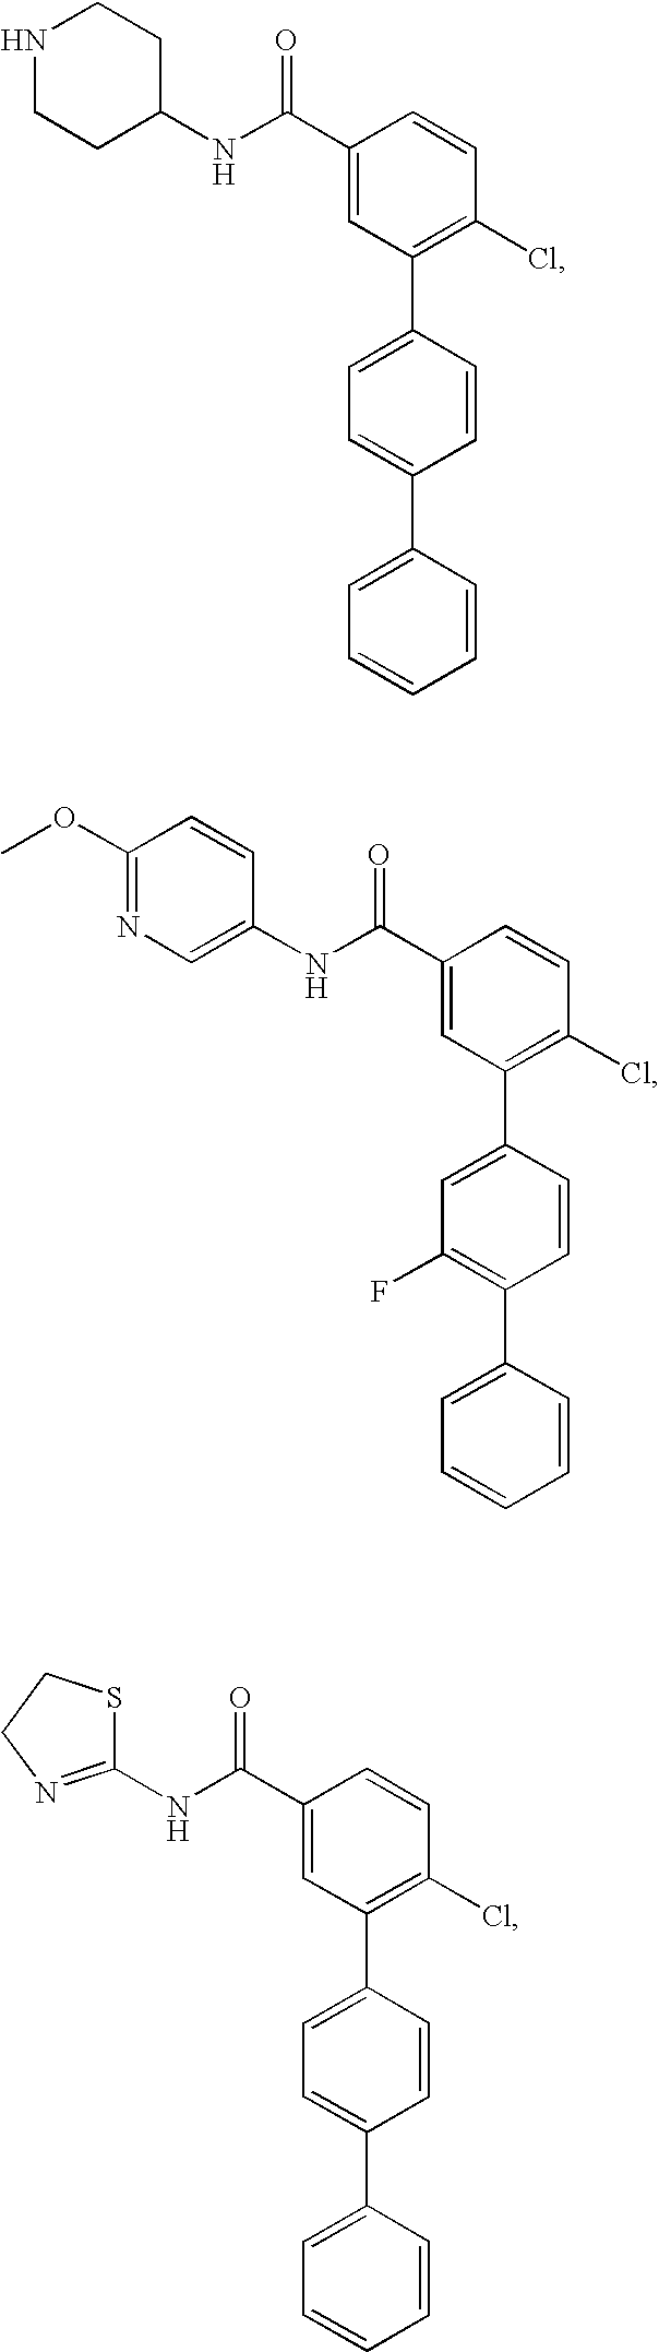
C1(C(NC2CCNCC2)=O)=CC(C2=CC=C(C3=CC=CC=C3)C=C2)=C(Cl)C=C1.C1(C(NC2=CN=C(OC)C=C2)=O)=CC(C2=CC(F)=C(C3=CC=CC=C3)C=C2)=C(Cl)C=C1.C1(C(NC2=NCCS2)=O)=CC(C2=CC=C(C3=CC=CC=C3)C=C2)=C(Cl)C=C1
